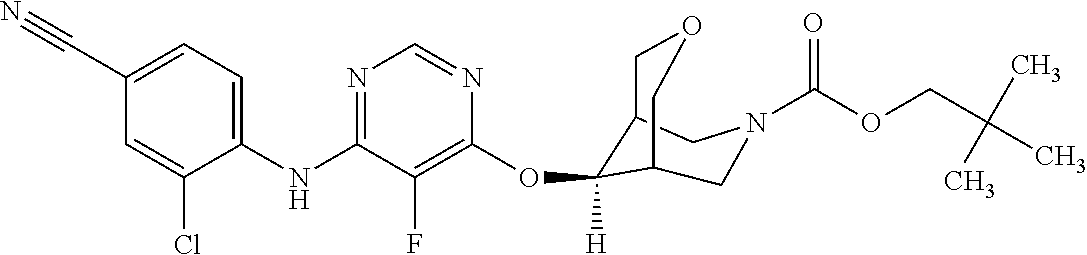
C1(NC2=NC=NC(OC3([H])C4COCC3CN(C(OCC(C)(C)C)=O)C4)=C2F)=CC=C(C#N)C=C1Cl
